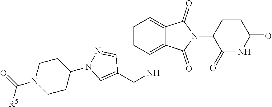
C1=CC(NCC2=CN(C3CCN(C([R5])=O)CC3)N=C2)=C2C(=C1)C(=O)N(C1C(=O)NC(=O)CC1)C2=O
